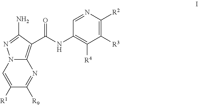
C1=NC([R2])=C([R3])C([R4])=C1NC(=O)C1=C2N(C=C([R1])C([R9])=N2)N=C1N
